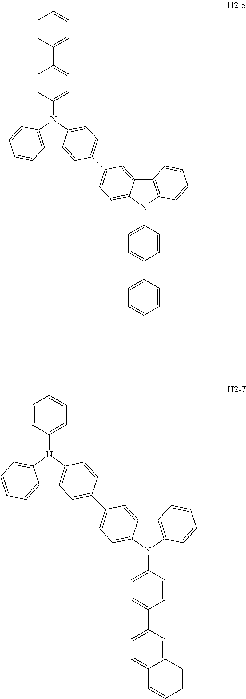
C12=CC=CC=C1N(C1=CC=CC=C1)C1=C2C=C(C2=CC=C3C(=C2)C2=C(N3C3=CC=C(C4=CC=C5C(=C4)C=CC=C5)C=C3)C=CC=C2)C=C1.C1(N2C3=C(C4=CC(C5=CC=C6C(=C5)C5=C(N6C6=CC=C(C7=CC=CC=C7)C=C6)C=CC=C5)=CC=C42)C=CC=C3)=CC=C(C2=CC=CC=C2)C=C1
